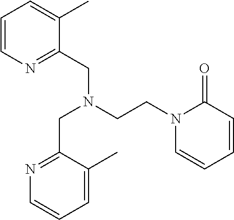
C1=CN=C(CN(CCN2C=CC=CC2=O)CC2=NC=CC=C2C)C(C)=C1
